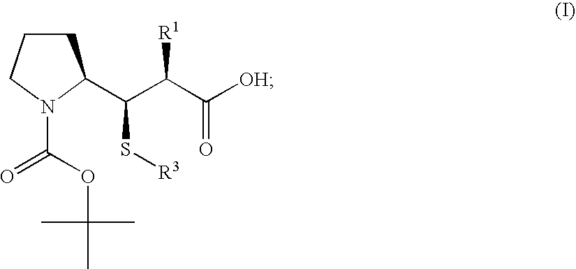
C1CCN(C(=O)OC(C)(C)C)C1C(C(C([OH])=O)[R1])S[R3]
